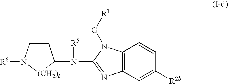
[R6]N1CCC(N([R5])C2=NC3=C(N2[G][R1])C=CC([R2b])=C3)[(CH2)t]1
